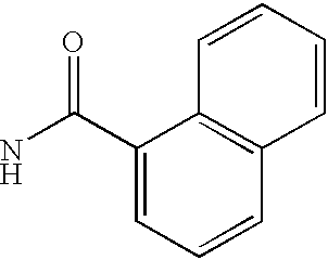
C1(C(N)=O)=CC=CC2=C1C=CC=C2
